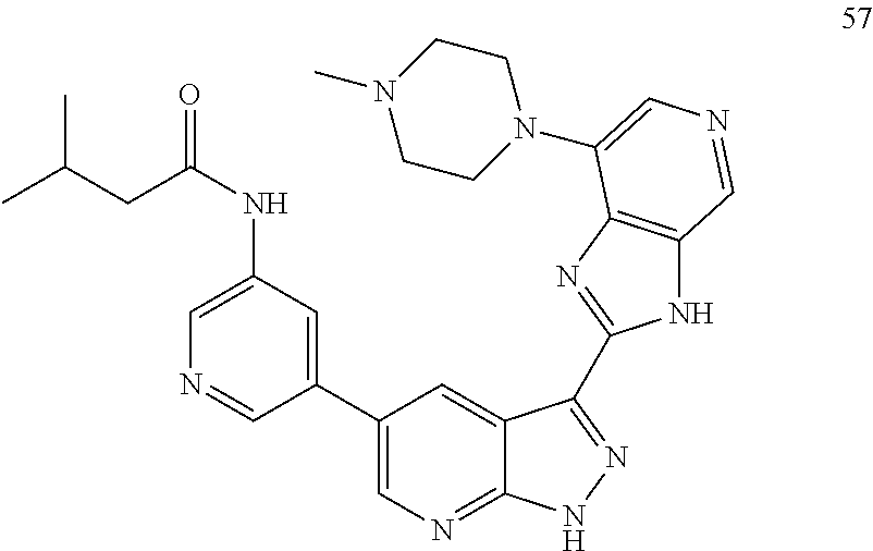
C(CC(NC1=CN=CC(C2=CN=C3C(=C2)C(C2=NC4=C(N2)C=NC=C4N2CCN(C)CC2)=NN3)=C1)=O)(C)C
